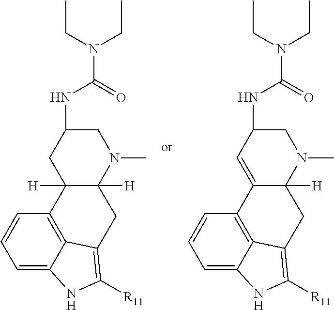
C1=C2C3=C(C=C1)C1([H])C([H])(N(C)CC(NC(N(CC)CC)=O)C1)CC3=C([R11])N2.C1=C2C3=C(C=C1)C1=CC(NC(N(CC)CC)=O)CN(C)C1([H])CC3=C([R11])N2
